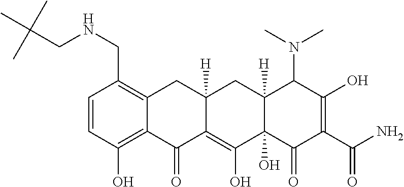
N(CC1=C2C(=C(O)C=C1)C(=O)C1=C(O)C3(O)C([H])(CC1([H])C2)C(N(C)C)C(O)=C(C(N)=O)C3=O)CC(C)(C)C
